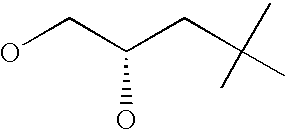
OCC(CC(C)(C)C)O
